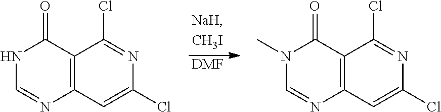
[DMF].N1C=NC2=C(C1=O)C(Cl)=NC(Cl)=C2.N1(C)C=NC2=C(C1=O)C(Cl)=NC(Cl)=C2
